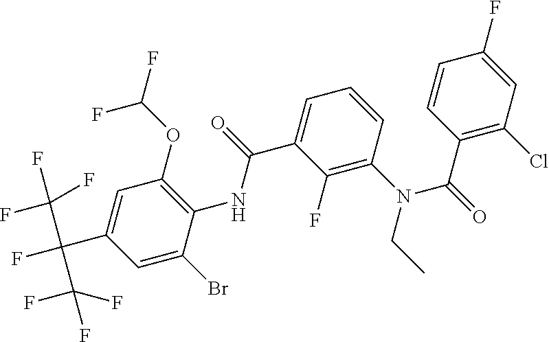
C1=CC(F)=CC(Cl)=C1C(N(CC)C1=C(F)C(C(NC2=C(OC(F)F)C=C(C(F)(C(F)(F)F)C(F)(F)F)C=C2Br)=O)=CC=C1)=O
